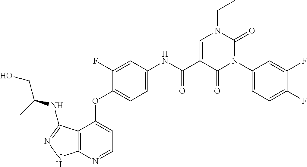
C12=C(N=CC=C1OC1=CC=C(NC(C3=CN(CC)C(=O)N(C4=CC=C(F)C(F)=C4)C3=O)=O)C=C1F)NN=C2NC(CO)C
